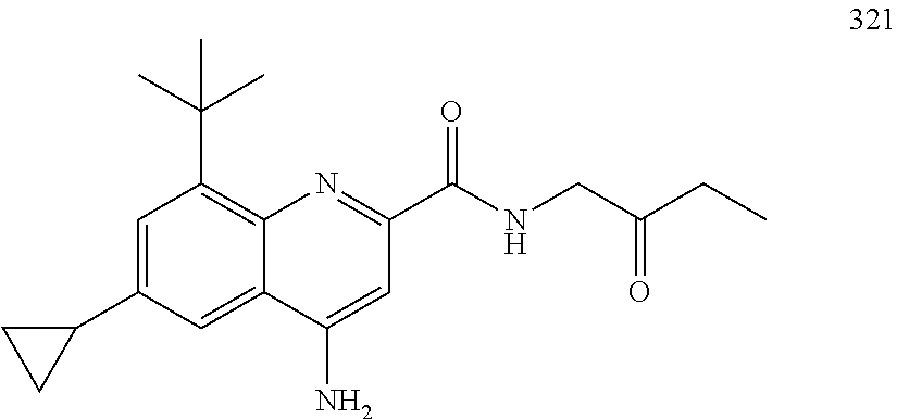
C1=C(C2CC2)C=C2C(=C1C(C)(C)C)N=C(C(=O)NCC(CC)=O)C=C2N
